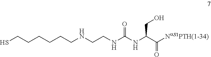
C(CNC(NC(C([NaS1PTH(1-34)])=O)CO)=O)NCCCCCCS
